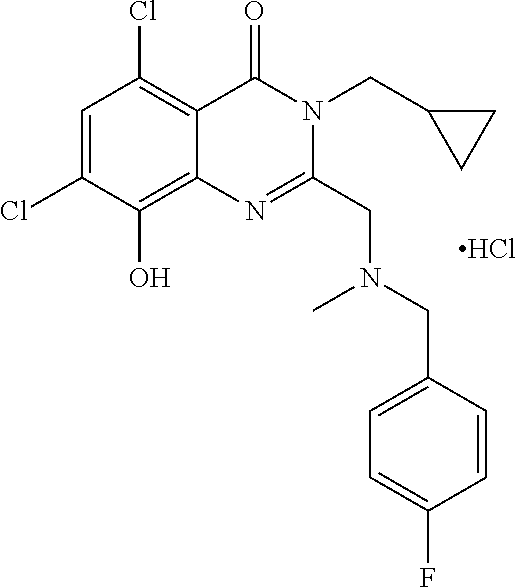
C1=C(Cl)C(O)=C2C(=C1Cl)C(=O)N(CC1CC1)C(CN(CC1=CC=C(F)C=C1)C)=N2.Cl
